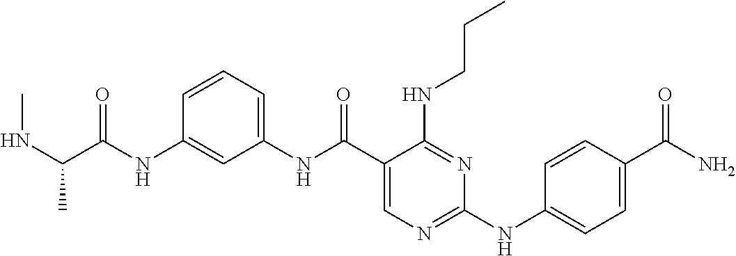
C1(NC(C2=CN=C(NC3=CC=C(C(N)=O)C=C3)N=C2NCCC)=O)=CC=CC(NC(C(NC)C)=O)=C1
